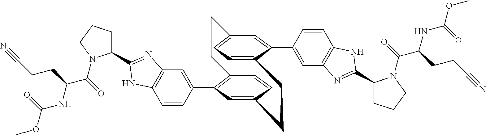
C1=CC(C2=C3C=CC(=C2)CCC2=CC=C(C=C2C2=CC4=C(C=C2)NC(C2CCCN2C(C(NC(OC)=O)CCC#N)=O)=N4)CC3)=CC2=C1NC(C1CCCN1C(=O)C(NC(OC)=O)CCC#N)=N2
